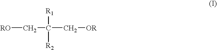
[RO]CC(C[OR])([R1])[R2]
